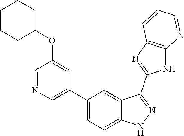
C1(C2=CC=C3C(=C2)C(C2=NC4=C(N2)N=CC=C4)=NN3)=CN=CC(OC2CCCCC2)=C1
